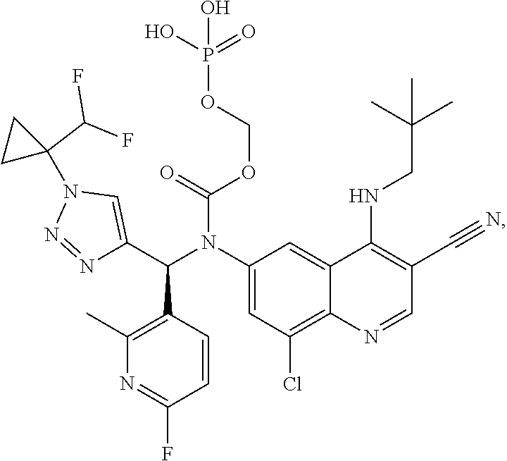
C1(N(C(C2=CN(C3(C(F)F)CC3)N=N2)C2=C(C)N=C(F)C=C2)C(=O)OCOP(=O)(O)O)=CC(Cl)=C2C(=C1)C(NCC(C)(C)C)=C(C#N)C=N2
